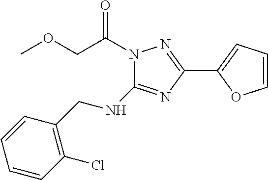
C1(C2=CC=CO2)=NN(C(COC)=O)C(NCC2=C(Cl)C=CC=C2)=N1
